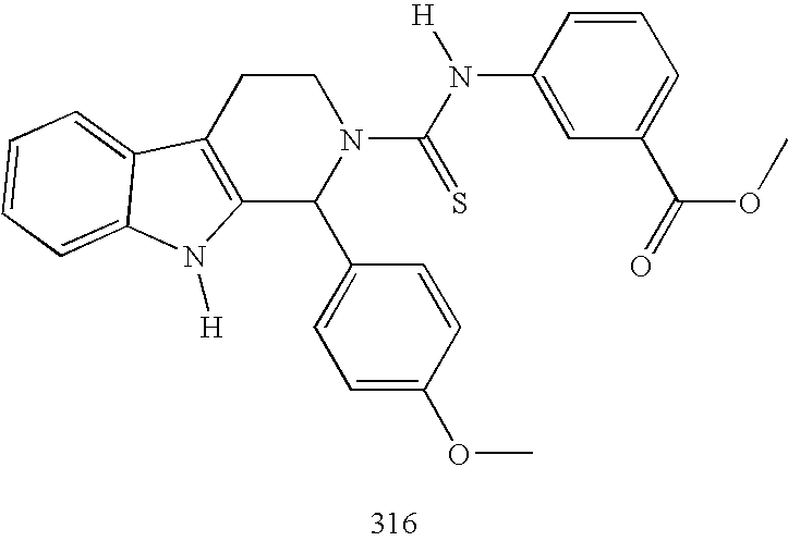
C12=C(CCN(C(N([H])C3=CC(C(=O)OC)=CC=C3)=S)C1C1=CC=C(OC)C=C1)C1=CC=CC=C1N2[H]
